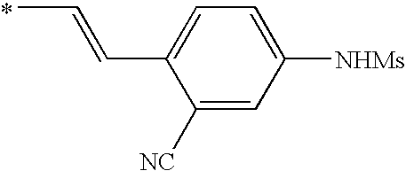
CC=CC1=CC=C([NHMs])C=C1[NC].*
